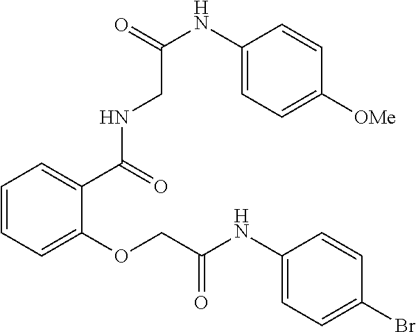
C1=CC=C(OCC(NC2=CC=C(Br)C=C2)=O)C(C(NCC(NC2=CC=C([OMe])C=C2)=O)=O)=C1
